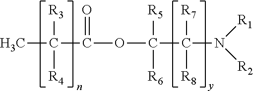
CC([R4])([R3])C(=O)OC([R6])([R5])C([R7])([R8])N([R1])[R2]
